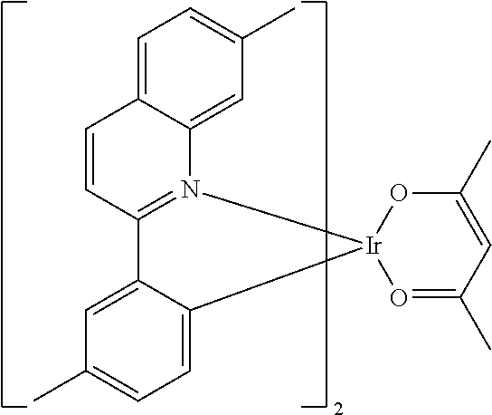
C1=C2C(=CC(C)=C1)C1=N(C3=CC(C)=CC=C3C=C1)[Ir]21O=C(C)C=C(C)O1
